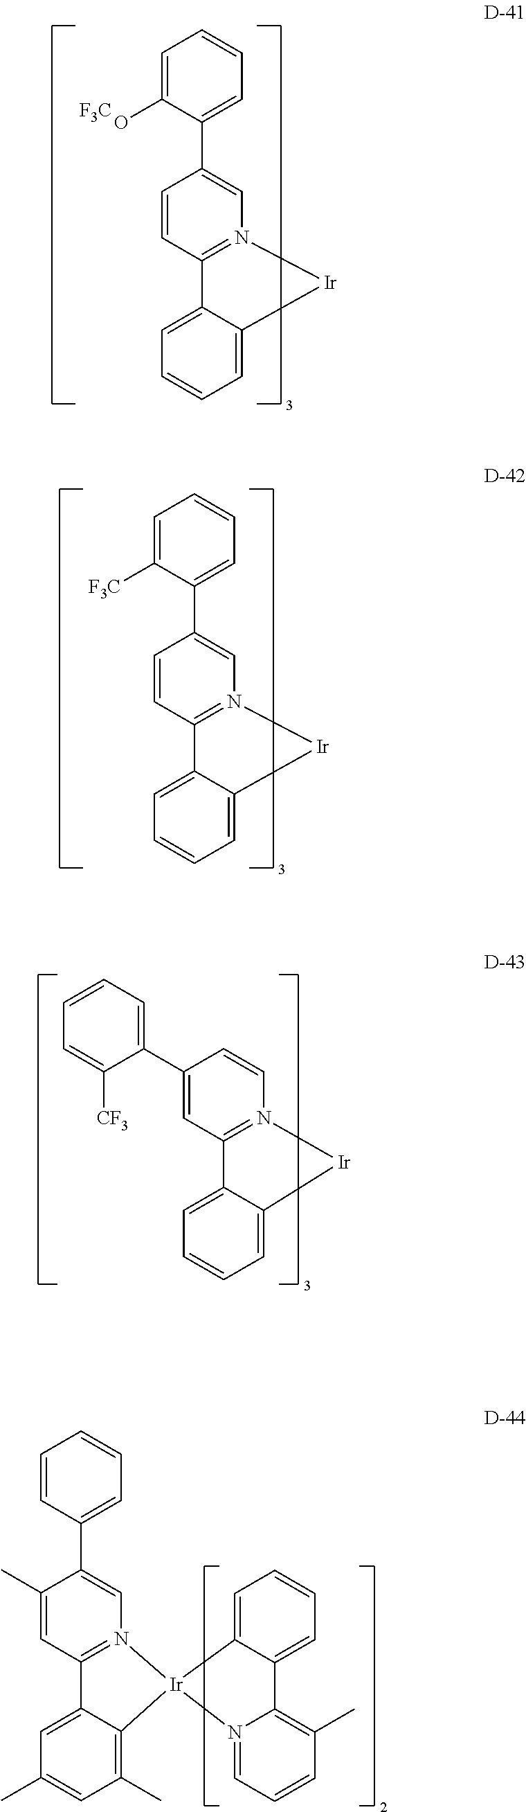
C1=C(O)C(C2=CN3=C(C=C2)C2=CC=CC=C2[Ir]3)=CC=C1.[F3C].C1=C([F3C])C(C2=CN3=C(C=C2)C2=CC=CC=C2[Ir]3)=CC=C1.C1=CN2=C(C=C1C1=CC=CC=C1[CF3])C1=CC=CC=C1[Ir]2.C1=CC(C2=CN3=C(C=C2C)C2=CC(C)=CC(C)=C2[Ir]32C3=CC=CC=C3C3=C(C)C=CC=N32)=CC=C1
